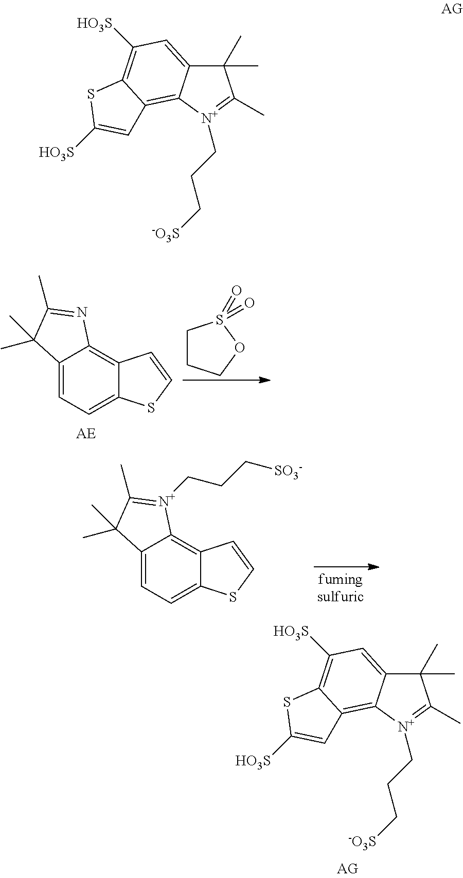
C(CC[-O3S])[N+]1=C(C)C(C)(C)C2=CC([HO3S])=C3C(=C21)C=C([HO3S])S3.C12=CC=C3C(=C1N=C(C)C2(C)C)C=CS3.C1CCOS1(=O)=O.C12=CC=C3C(=C1[N+](CCC[SO3-])=C(C)C2(C)C)C=CS3.C(CC[-O3S])[N+]1=C(C)C(C)(C)C2=CC([HO3S])=C3C(=C21)C=C([HO3S])S3
